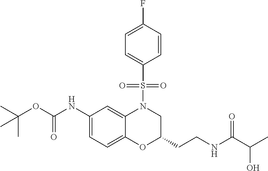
C1(NC(OC(C)(C)C)=O)=CC=C2C(=C1)N(S(C1=CC=C(F)C=C1)(=O)=O)CC(CCNC(C(C)O)=O)O2
